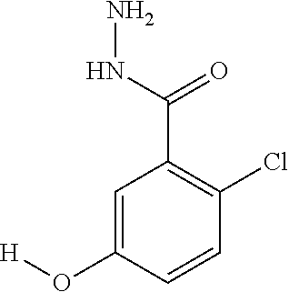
C1=C(O[H])C=CC(Cl)=C1C(NN)=O
